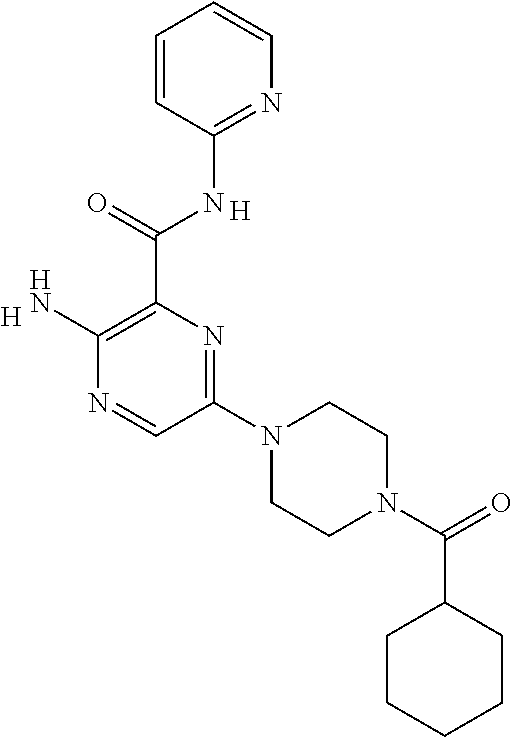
C1=CC(NC(C2=C(N)N=CC(N3CCN(C(C4CCCCC4)=O)CC3)=N2)=O)=NC=C1.[H].[H]
